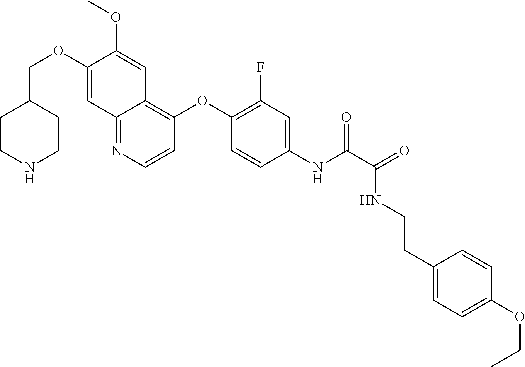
C1CNCCC1COC1=CC2=NC=CC(OC3=C(F)C=C(NC(=O)C(NCCC4=CC=C(OCC)C=C4)=O)C=C3)=C2C=C1OC
